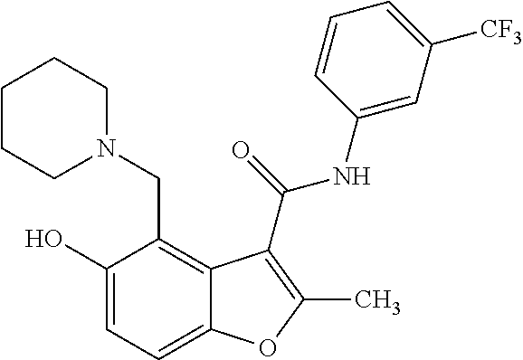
C1(O)=CC=C2C(=C1CN1CCCCC1)C(C(=O)NC1=CC([CF3])=CC=C1)=C(C)O2
